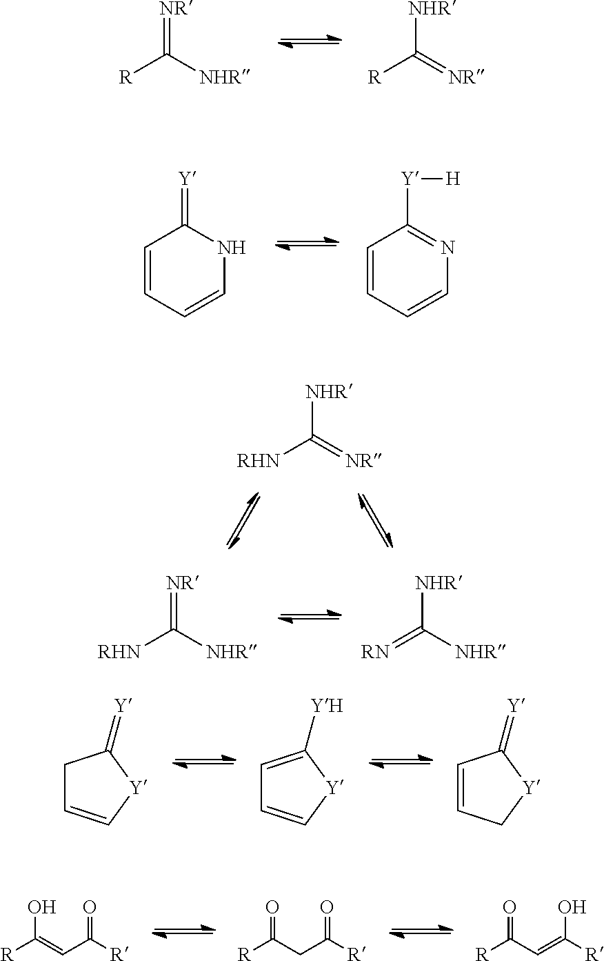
[NR]=C([NHR])[R].[NHR]C(=[NR])[R].[NR]=C([NHR])[RHN].[NHR]C([NHR])=[RN].[NHR]C(=[NR])[RHN].C1C=C[Y]C1=[Y].C1=C([YH])[Y]C=C1.C1=CC[Y]C1=[Y].OC(=CC([R])=O)[R].O=C(CC([R])=O)[R].O=C(C=C([R])O)[R].[Y]=C1NC=CC=C1.[Y](C1=NC=CC=C1)[H]
